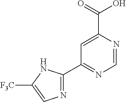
C1=C(C(=O)O)N=CN=C1C1=NC=C([F3C])N1
